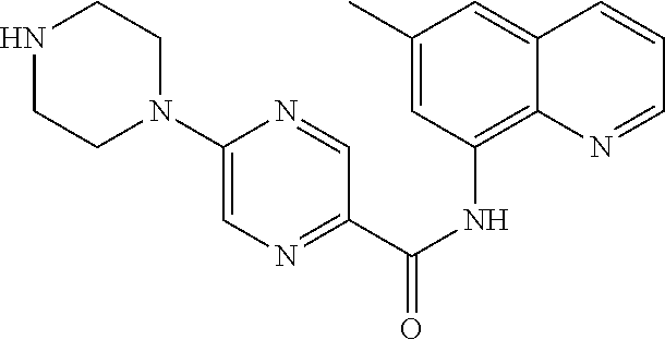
C1(C)=CC(NC(C2=NC=C(N3CCNCC3)N=C2)=O)=C2C(=C1)C=CC=N2
